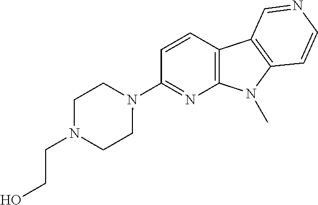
C1=CC2=C(N=C1N1CCN(CCO)CC1)N(C)C1=C2C=NC=C1
